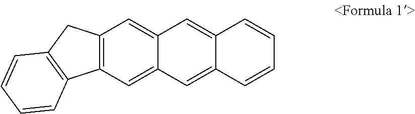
C12=C(C=C3C(=C1)C=C1C(=C3)C=CC=C1)C1=C(C2)C=CC=C1
